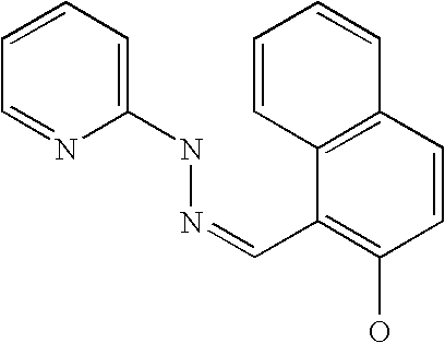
C1=CC=NC(NN=CC2=C(O)C=CC3=C2C=CC=C3)=C1
